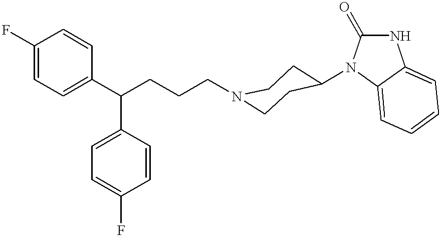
C1=CC(F)=CC=C1C(C1=CC=C(F)C=C1)CCCN1CCC(N2C3=CC=CC=C3NC2=O)CC1
